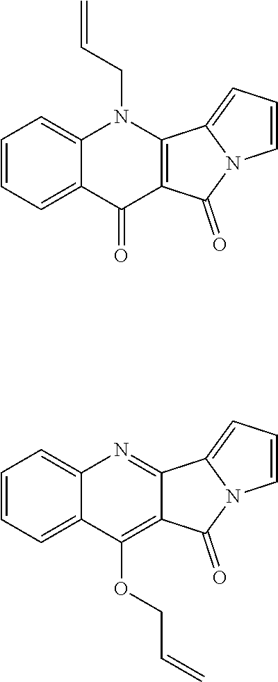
C1=CC=C2C(=C1)N(CC=C)C1=C(C2=O)C(=O)N2C1=CC=C2.C1=CC=C2C(=C1)N=C1C(=C2OCC=C)C(=O)N2C1=CC=C2
